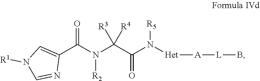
C1(C(N(C(C(N([Het][A][L]B)[R5])=O)([R4])[R3])[R2])=O)=CN([R1])C=N1
